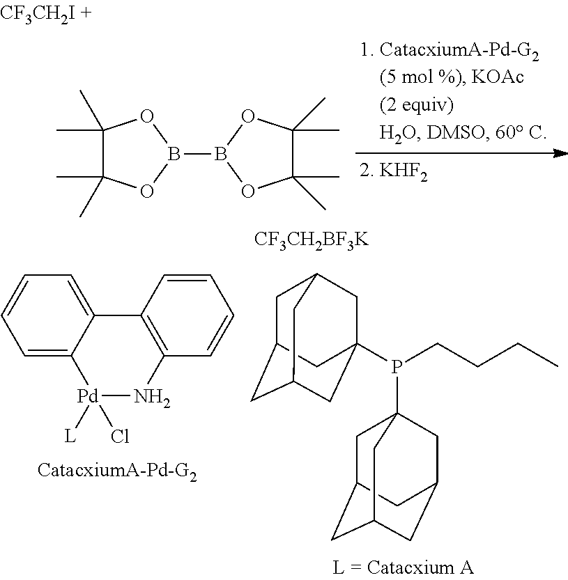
C1(C)(C)C(C)(C)OB(B2OC(C)(C)C(C)(C)O2)O1.C1=C2C(=CC=C1)C1=C(N[Pd]2(Cl)[L])C=CC=C1.C1C2CC3CC(P(CCCC)C45CC6CC(CC(C4)C6)C5)(CC1C3)C2.[CF3CH2I].[CF3CH2BF3K]
